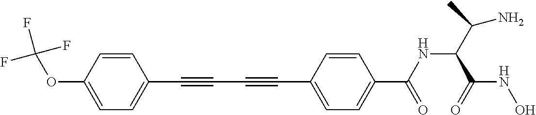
C1=CC(OC(F)(F)F)=CC=C1C#CC#CC1=CC=C(C(NC(C(N)C)C(=O)NO)=O)C=C1
